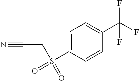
C1=C(S(=O)(=O)CC#N)C=CC(C(F)(F)F)=C1
